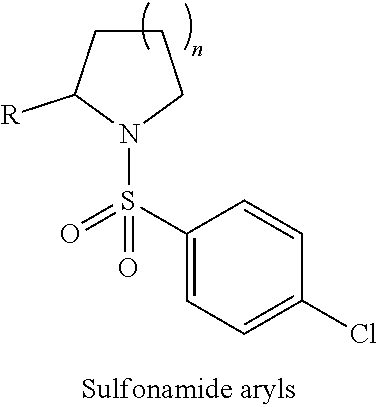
C1CC([R])N(S(C2=CC=C(Cl)C=C2)(=O)=O)C1
